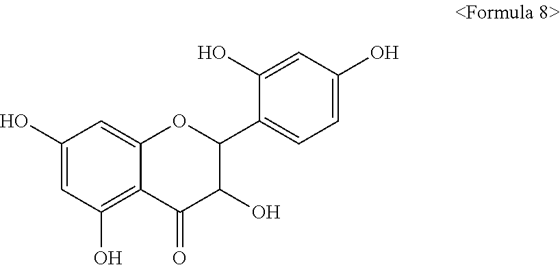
C1(O)=CC(O)=C2C(=C1)OC(C1=CC=C(O)C=C1O)C(O)C2=O
